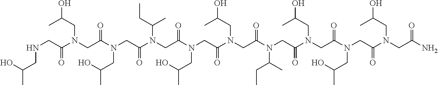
N(CC(N(CC(N(CC(N(CC(N(CC(N(CC(N(CC(N(CC(N(CC(N(CC(N)=O)CC(C)O)=O)CC(C)O)=O)CC(O)C)=O)C(CC)C)=O)CC(O)C)=O)CC(C)O)=O)C(CC)C)=O)CC(C)O)=O)CC(C)O)=O)CC(C)O
